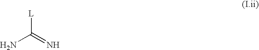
NC(=N)[L]
